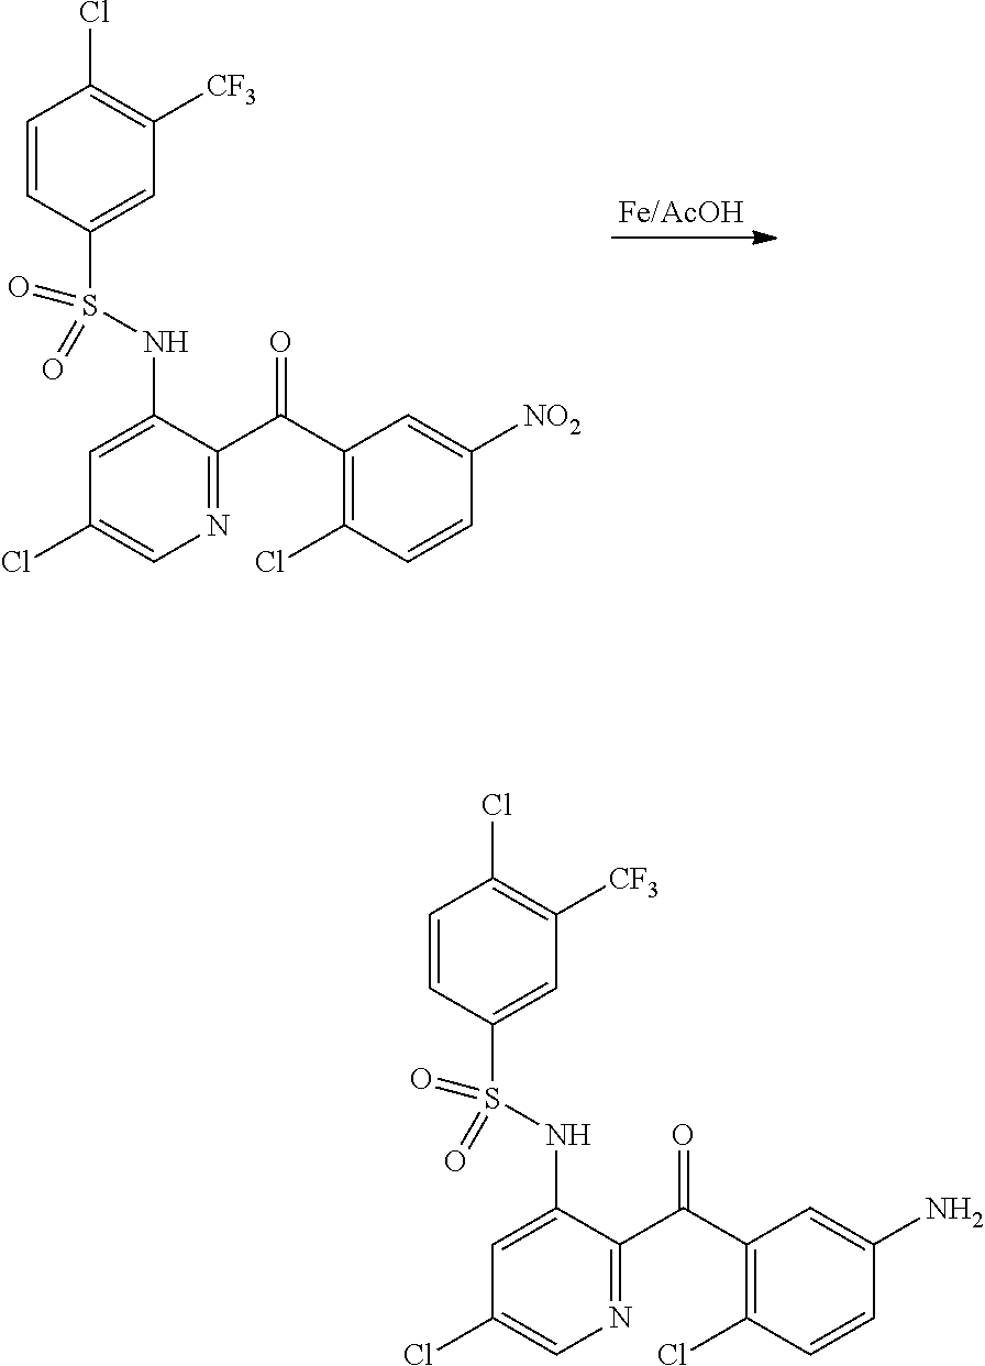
C1=CC(S(NC2=CC(Cl)=CN=C2C(C2=C(Cl)C=CC([NO2])=C2)=O)(=O)=O)=CC([CF3])=C1Cl.C1=CC(S(NC2=CC(Cl)=CN=C2C(C2=C(Cl)C=CC(N)=C2)=O)(=O)=O)=CC([CF3])=C1Cl
